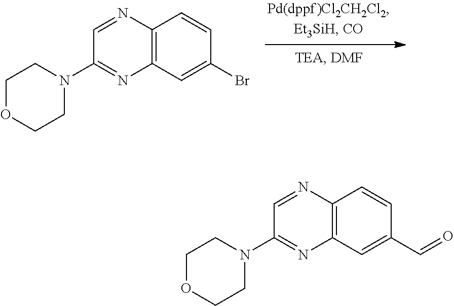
C12=C(C=C(Br)C=C1)N=C(N1CCOCC1)C=N2.C12=C(C=C(C=O)C=C1)N=C(N1CCOCC1)C=N2
